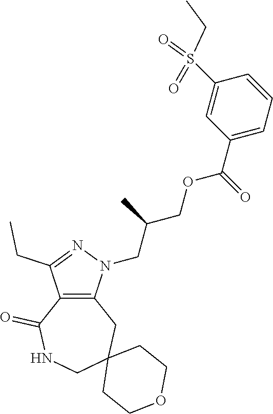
C12=C(N(CC(COC(C3=CC=CC(S(CC)(=O)=O)=C3)=O)C)N=C1CC)CC1(CNC2=O)CCOCC1
